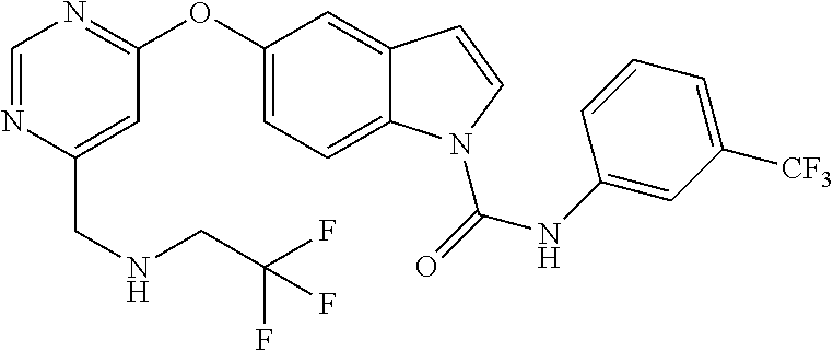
C(C1=CC(OC2=CC=C3C(=C2)C=CN3C(NC2=CC([CF3])=CC=C2)=O)=NC=N1)NCC(F)(F)F
